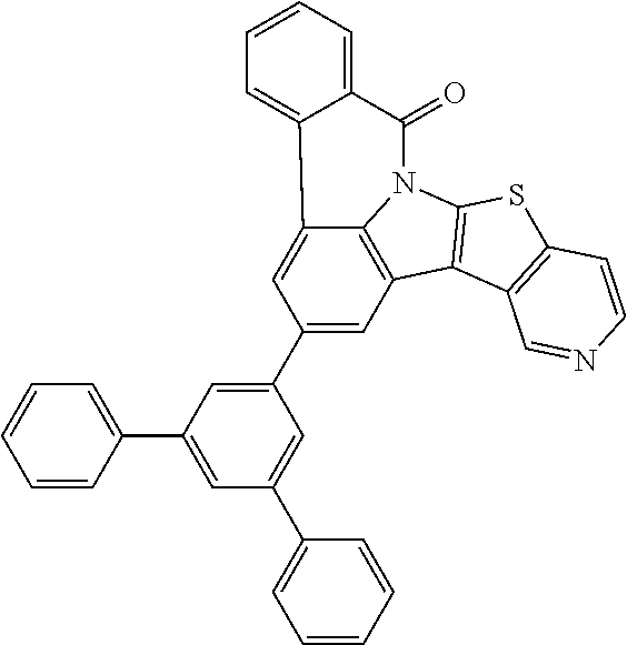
C1(C2=CC(C3=CC=CC=C3)=CC(C3=CC=CC=C3)=C2)=CC2=C3C(=C1)C1=CC=CC=C1C(=O)N3C1=C2C2=C(S1)C=CN=C2
